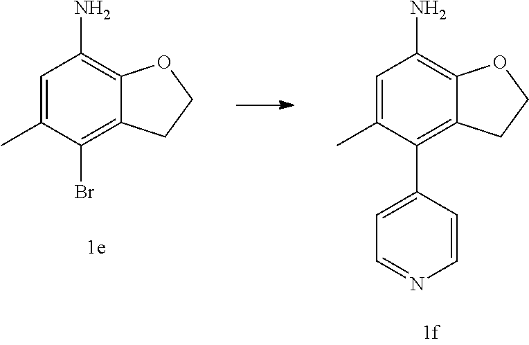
C1=C(C)C(C2=CC=NC=C2)=C2C(=C1N)OCC2.C1=C(C)C(Br)=C2C(=C1N)OCC2
